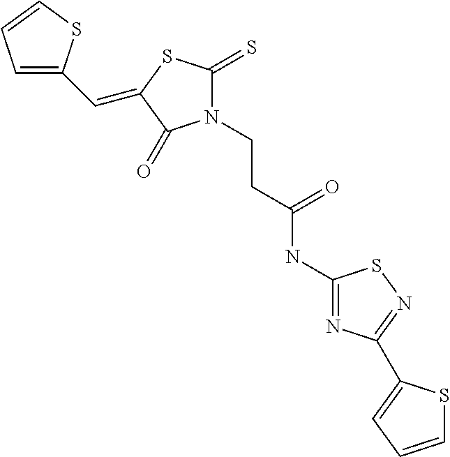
C1=C(C=C2SC(=S)N(CCC(NC3=NC(C4=CC=CS4)=NS3)=O)C2=O)SC=C1
